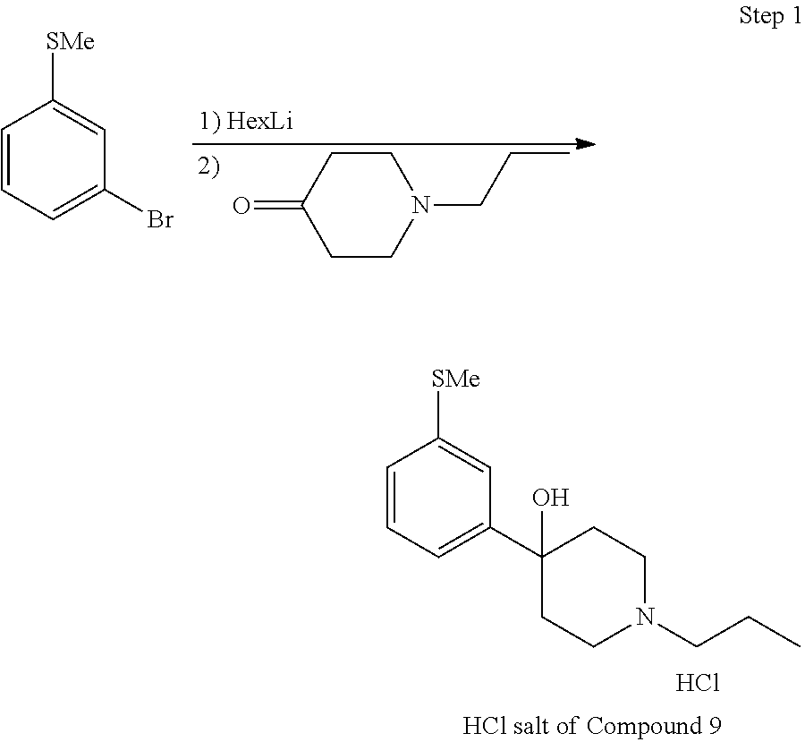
C1CC(=O)CCN1CCC.C1=CC=C(Br)C=C1[SMe].C1=CC=C(C2(O)CCN(CCC)CC2)C=C1[SMe].Cl
